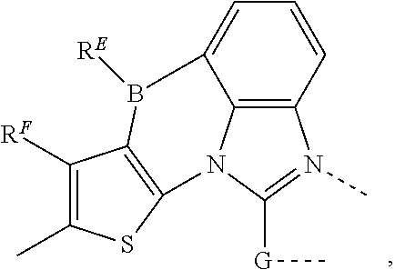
C12=C3C=CC=C1B([RE])C1=C(N2C([G]C)=N3C)SC(C)=C1[RF]
